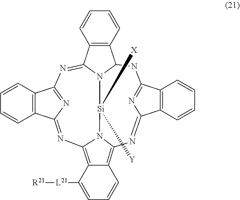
C1=CC2=C(C=C1)C1=NC3=NC(=NC4=C5C(=C6N=C7C8=C(C=CC=C8)C(=N7)NC2N1[Si]([X])([Y])N64)C=CC=C5[L21][R21])C1=C3C=CC=C1
